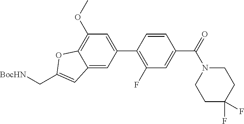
C12=CC(C3=C(F)C=C(C(N4CCC(F)(F)CC4)=O)C=C3)=CC(OC)=C1OC(C[BocHN])=C2
